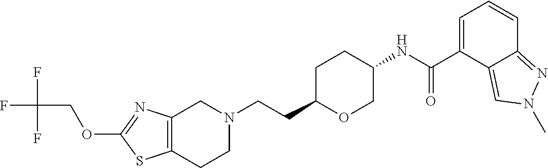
C12=C(CCN(CCC3OCC(NC(C4=CC=CC5=NN(C)C=C45)=O)CC3)C1)SC(OCC(F)(F)F)=N2
